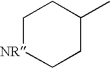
C1[NR]CCC(C)C1
